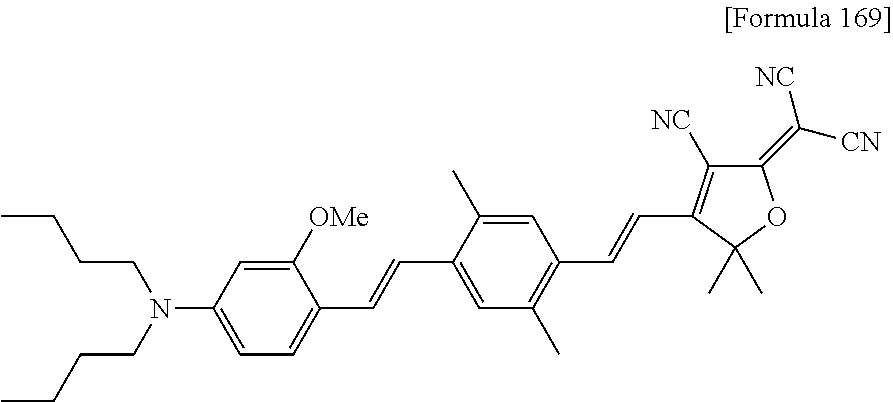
N(C1=CC=C(C=CC2=CC(C)=C(C=CC3=C([NC])C(=C([CN])[NC])OC3(C)C)C=C2C)C([OMe])=C1)(CCCC)CCCC
